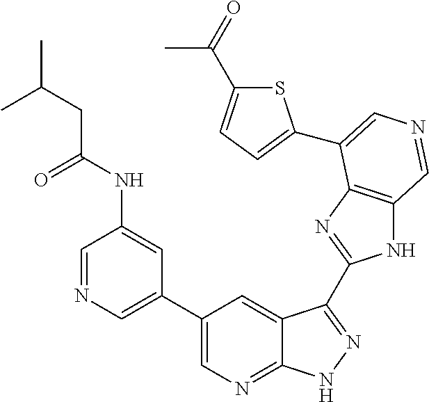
C1(C2=CN=CC(NC(=O)CC(C)C)=C2)=CN=C2C(=C1)C(C1=NC3=C(N1)C=NC=C3C1=CC=C(C(C)=O)S1)=NN2
